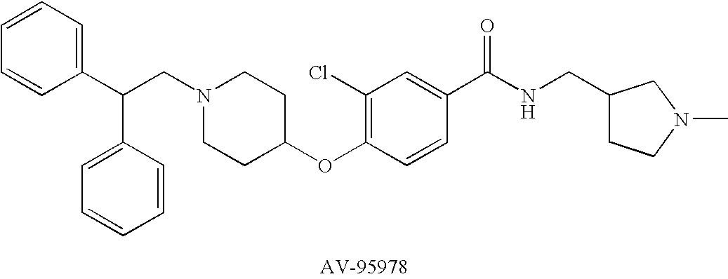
C(CN1CCC(OC2=C(Cl)C=C(C(NCC3CCN(C)C3)=O)C=C2)CC1)(C1=CC=CC=C1)C1=CC=CC=C1
